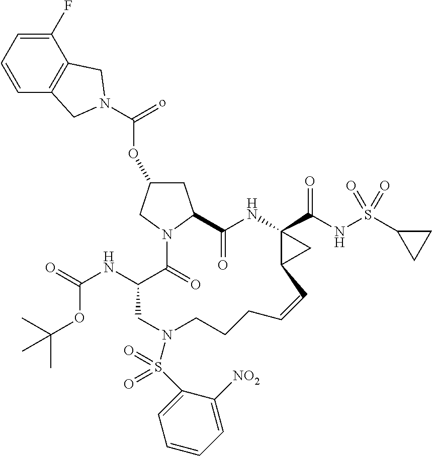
O(C1CC2N(C1)C(=O)C(NC(=O)OC(C)(C)C)CN(S(C1=CC=CC=C1[NO2])(=O)=O)CCCC=CC1C(C(NS(C3CC3)(=O)=O)=O)(NC2=O)C1)C(=o)N1CC2=C(C(F)=CC=C2)C1
